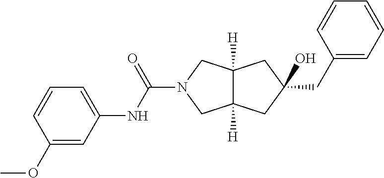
C(N1CC2([H])C([H])(C1)CC(O)(CC1=CC=CC=C1)C2)(NC1=CC=CC(OC)=C1)=O
